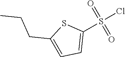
C1(S(Cl)(=O)=O)=CC=C(CCC)S1
